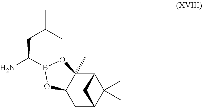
C12(C)C(CC3C(C)(C)C1C3)OB(C(N)CC(C)C)O2
